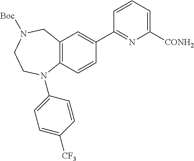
C12=C(C=CC(C3=NC([CONH2])=CC=C3)=C1)N(C1=CC=C([CF3])C=C1)CCN([Boc])C2
